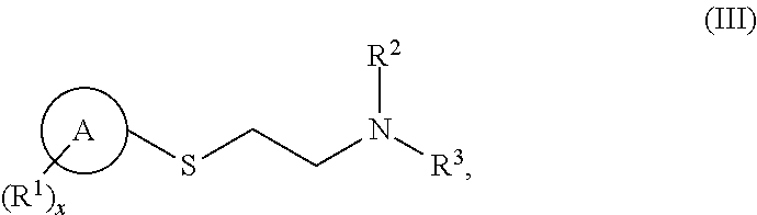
[A][(R1)x].CSCCN([R3])[R2]
